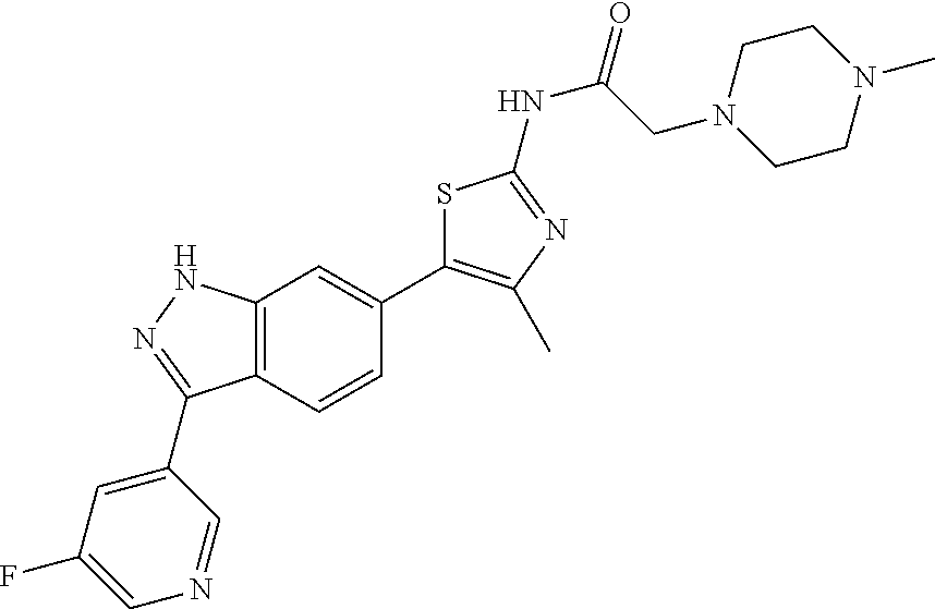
C(C(=O)NC1=NC(C)=C(C2=CC3=C(C=C2)C(C2=CC(F)=CN=C2)=NN3)S1)N1CCN(C)CC1
